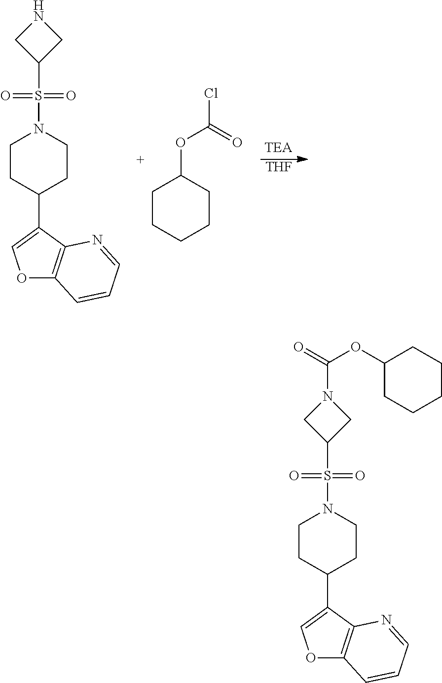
[THF].C1CC(C2=COC3=C2N=CC=C3)CCN1S(C1CNC1)(=O)=O.C1CCCCC1OC(=O)Cl.C1CC(C2=COC3=C2N=CC=C3)CCN1S(C1CN(C(OC2CCCCC2)=O)C1)(=O)=O
